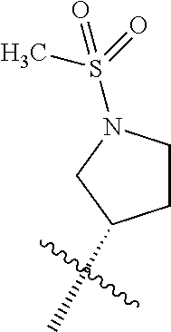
S(C)(=O)(=O)N1CCC(C)C1
